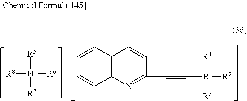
C1=CC2=C(C=C1)N=C(C#C[B-]([R1])([R3])[R2])C=C2.[R8][N+]([R5])([R7])[R6]
